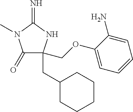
C1(=O)C(CC2CCCCC2)(COC2=CC=CC=C2N)NC(=N)N1C
